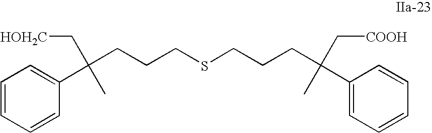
C1(C(CCCSCCCC(C2=CC=CC=C2)(C[COOH])C)(C)C[CH2OH])=CC=CC=C1
